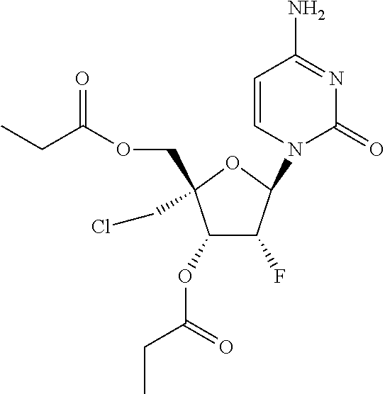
C1(OC(CC)=O)C(F)C(N2C(=O)N=C(N)C=C2)OC1(COC(CC)=O)CCl
